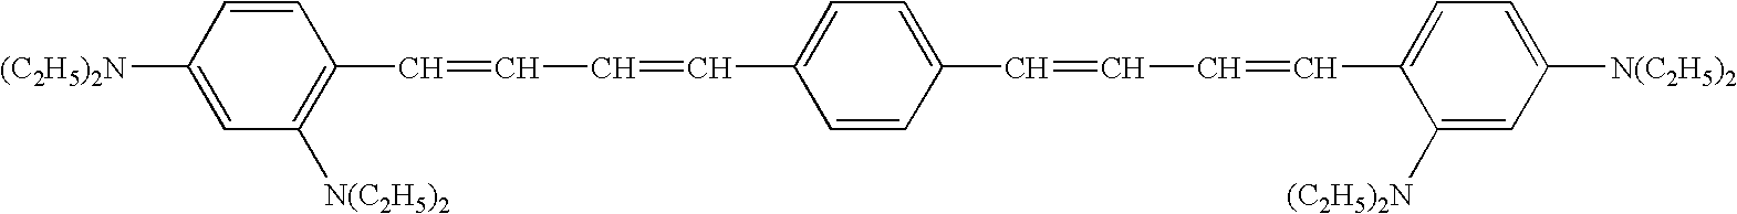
C1=CC(C=CC=CC2=CC=C(C=CC=CC3=CC=C([N(C2H5)2])C=C3[(C2H5)2N])C=C2)=C([N(C2H5)2])C=C1[(C2H5)2N]
